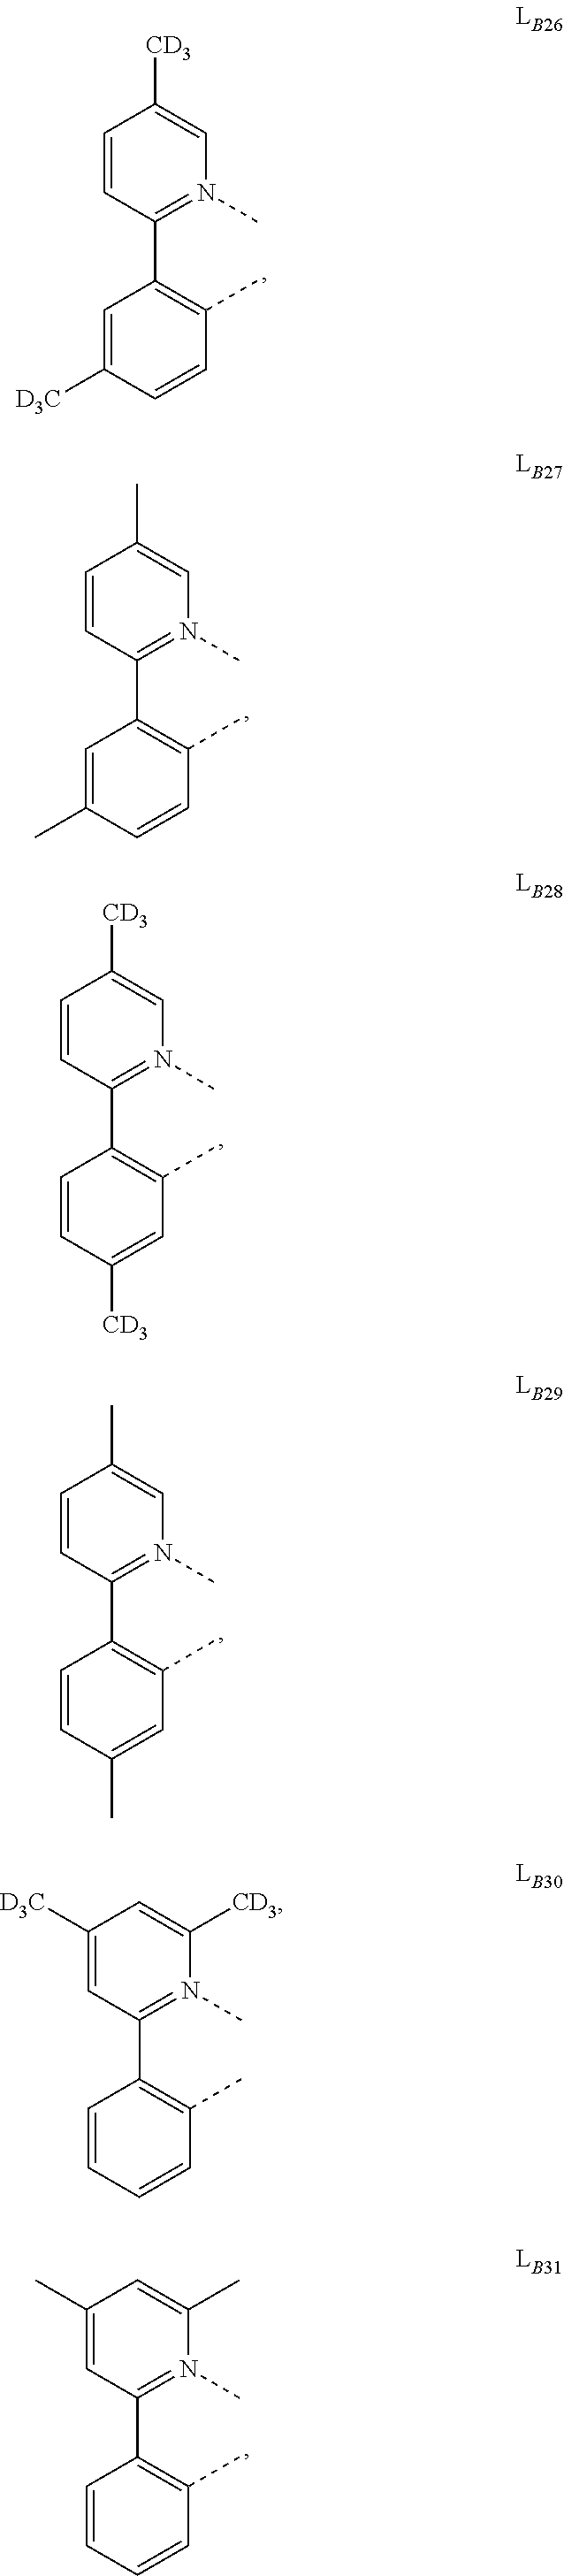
C1=CC([CD3])=CC(C)=C1C1=N(C)C=C([CD3])C=C1.C1=CC(C)=CC(C)=C1C1=N(C)C=C(C)C=C1.C1=C([D3C])C=CC(C)=C1C1=N(C)C=C([CD3])C=C1.C1=C(C)C=CC(C)=C1C1=N(C)C=C(C)C=C1.C1=CC=CC(C)=C1C1=N(C)C(C)=CC(C)=C1.C1=CC=CC(C)=C1C1=N(C)C([CD3])=CC([D3C])=C1
